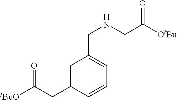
C1=C(CC(=O)[tBuO])C=CC=C1CNCC(=O)[OtBu]
